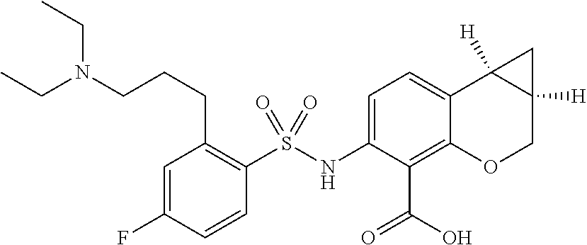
C1=C(NS(C2=C(CCCN(CC)CC)C=C(F)C=C2)(=O)=O)C(C(O)=O)=C2C(=C1)C1([H])C([H])(CO2)C1
